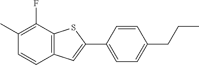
C1(C)=C(F)C2=C(C=C1)C=C(C1=CC=C(CCC)C=C1)S2
